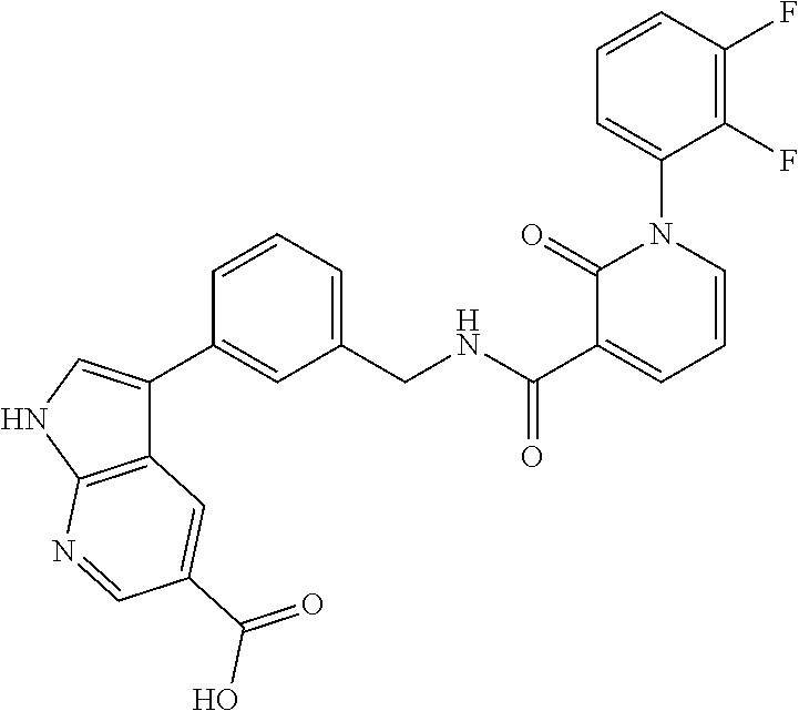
C1=CC(F)=C(F)C(N2C(=O)C(C(NCC3=CC=CC(C4=CNC5=C4C=C(C(=O)O)C=N5)=C3)=O)=CC=C2)=C1
